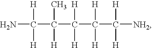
NC([H])([H])C(C(C(C([NH2])([H])[H])([H])[H])([H])[H])(C)[H]
